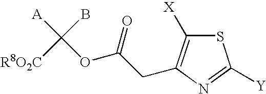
S1C([X])=C(CC(OC([R8O2C])([A])B)=O)N=C1[Y]
